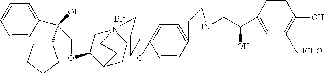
[Br-].C(OC1C[N+]2(CCCCOC3=CC=C(CCNCC(C4=CC([NHCHO])=C(O)C=C4)O)C=C3)CCC1CC2)C(O)(C1CCCC1)C1=CC=CC=C1
